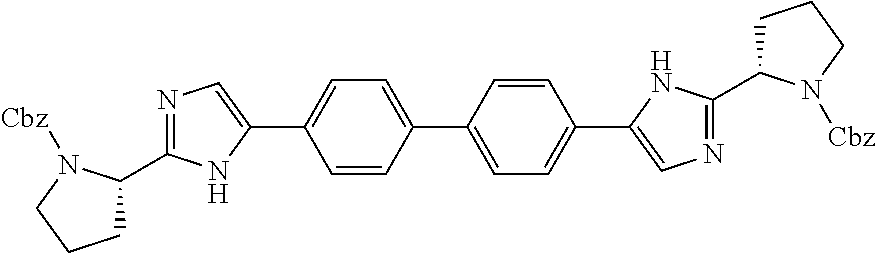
C1=CC(C2=CC=C(C3=CN=C(C4CCCN4[Cbz])N3)C=C2)=CC=C1C1=CN=C(C2CCCN2[Cbz])N1
